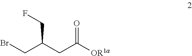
C(C(CC([OR1a])=O)CF)Br
